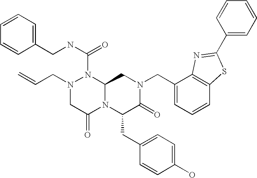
N(C(=O)N1N(CC=C)CC(=O)N2C1CN(CC1=CC=CC3=C1N=C(C1=CC=CC=C1)S3)C(=O)C2CC1=CC=C(O)C=C1)CC1=CC=CC=C1
